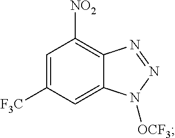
C12=C([NO2])C=C([F3C])C=C1N([OCF3])N=N2
